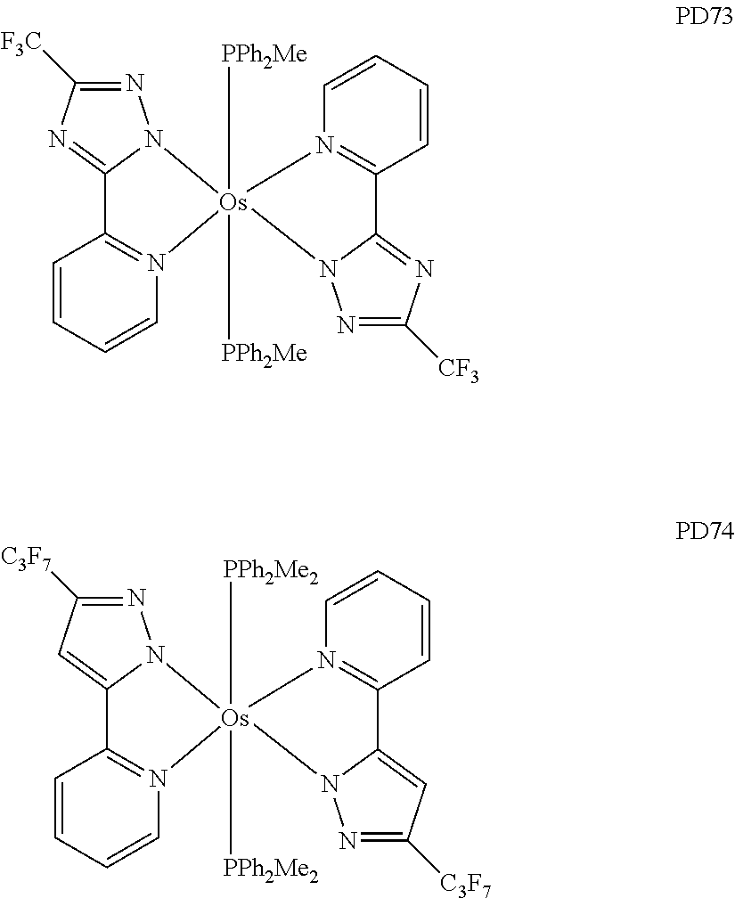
C1=CC2=N(C=C1)[Os]1([PPh2Me])([PPh2Me])(N3C2=NC([F3C])=N3)N2=C(C=CC=C2)C2=NC([CF3])=NN12.C1=CC2=N(C=C1)[Os]1([PPh2Me2])([PPh2Me2])(N3C2=CC([C3F7])=N3)N2=C(C=CC=C2)C2=CC([C3F7])=NN12
